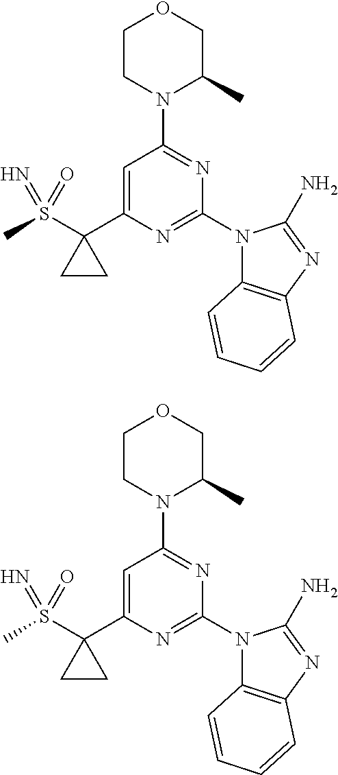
C1CN(C2=NC(N3C4=C(N=C3N)C=CC=C4)=NC(C3(S(C)(=N)=O)CC3)=C2)C(C)CO1.C1CN(C2=NC(N3C4=C(N=C3N)C=CC=C4)=NC(C3(S(C)(=N)=O)CC3)=C2)C(C)CO1
